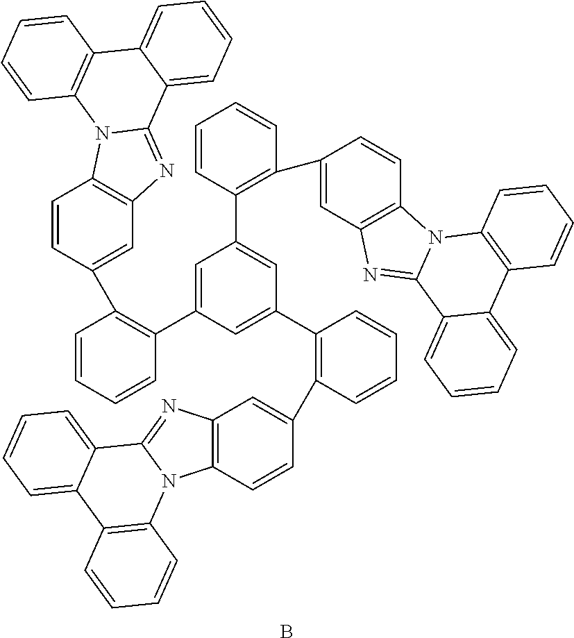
C1=CC=CC(C2=CC(C3=C(C4=CC5=C(C=C4)N4C(=N5)C5=CC=CC=C5C5=C4C=CC=C5)C=CC=C3)=CC(C3=C(C4=CC5=C(C=C4)N4C(=N5)C5=CC=CC=C5C5=C4C=CC=C5)C=CC=C3)=C2)=C1C1=CC2=C(C=C1)N1C(=N2)C2=CC=CC=C2C2=C1C=CC=C2.B
